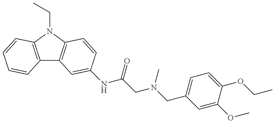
C12=C(N(CC)C3=C1C=C(NC(CN(CC1=CC=C(OCC)C(OC)=C1)C)=O)C=C3)C=CC=C2
